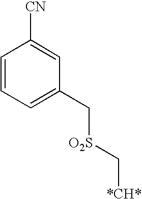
C1=CC=C(C[O2S]C[*CH*])C=C1[CN]
